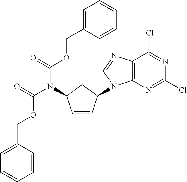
C1=CC(N2C3=C(C(Cl)=NC(Cl)=N3)N=C2)CC1N(C(OCC1=CC=CC=C1)=O)C(OCC1=CC=CC=C1)=O
